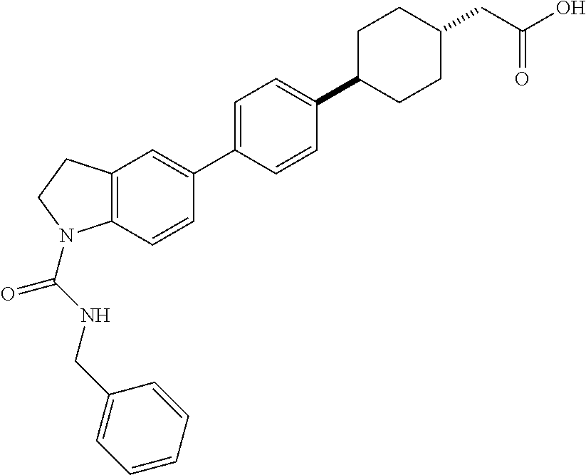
C12=C(C=CC(C3=CC=C(C4CCC(CC(O)=O)CC4)C=C3)=C1)N(C(NCC1=CC=CC=C1)=O)CC2
